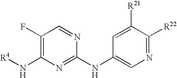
C1(F)=C(N[R4])N=C(NC2=CN=C([R22])C([R21])=C2)N=C1
